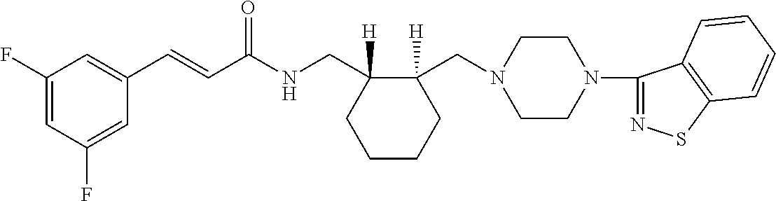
C1(C=CC(NCC2([H])CCCCC2(CN2CCN(C3=NSC4=C3C=CC=C4)CC2)[H])=O)=CC(F)=CC(F)=C1
